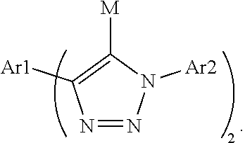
N1=NN([Ar2])C([M])=C1[Ar1]
